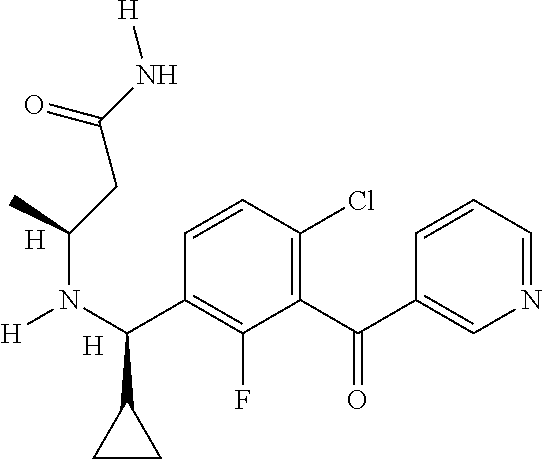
[H].C1=CC(Cl)=C(C(=O)C2=CN=CC=C2)C(F)=C1C(N([H])C(CC(N[H])=O)C)C1CC1.[H]
